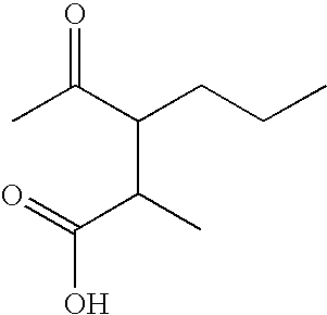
CC(C(CCC)C(C(=O)O)C)=O
